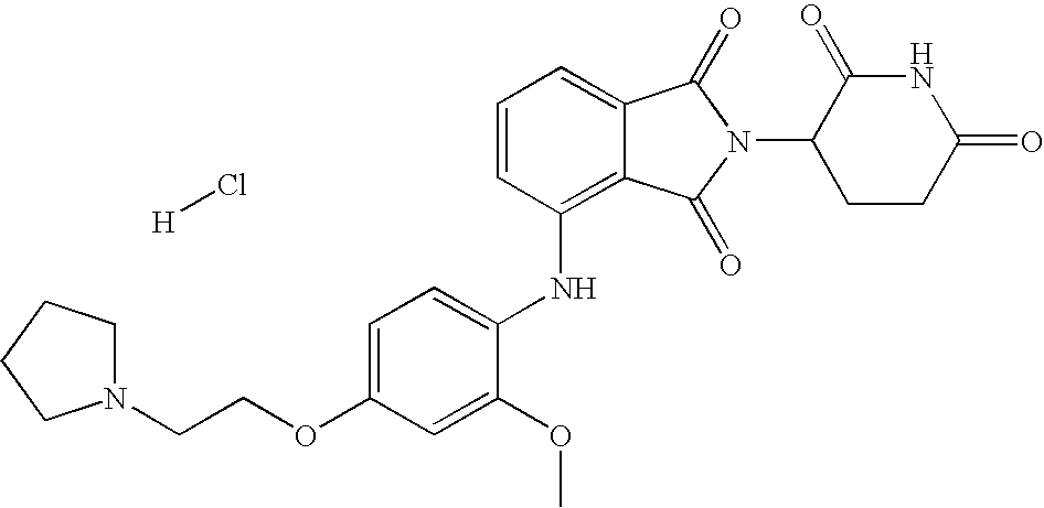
C1(NC2=C3C(=CC=C2)C(=O)N(C2CCC(=O)NC2=O)C3=O)=CC=C(OCCN2CCCC2)C=C1OC.Cl[H]
